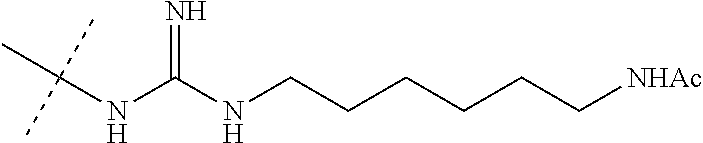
CC(NC(NCCCCCC[NHAc])=N)(C)C
